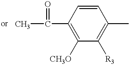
C1=CC(C(C)=O)=C([CH3O])C([R3])=C1C
